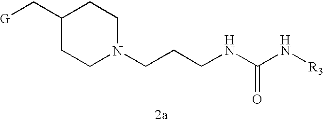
[G]CC1CCN(CCCNC(N[R3])=O)CC1
